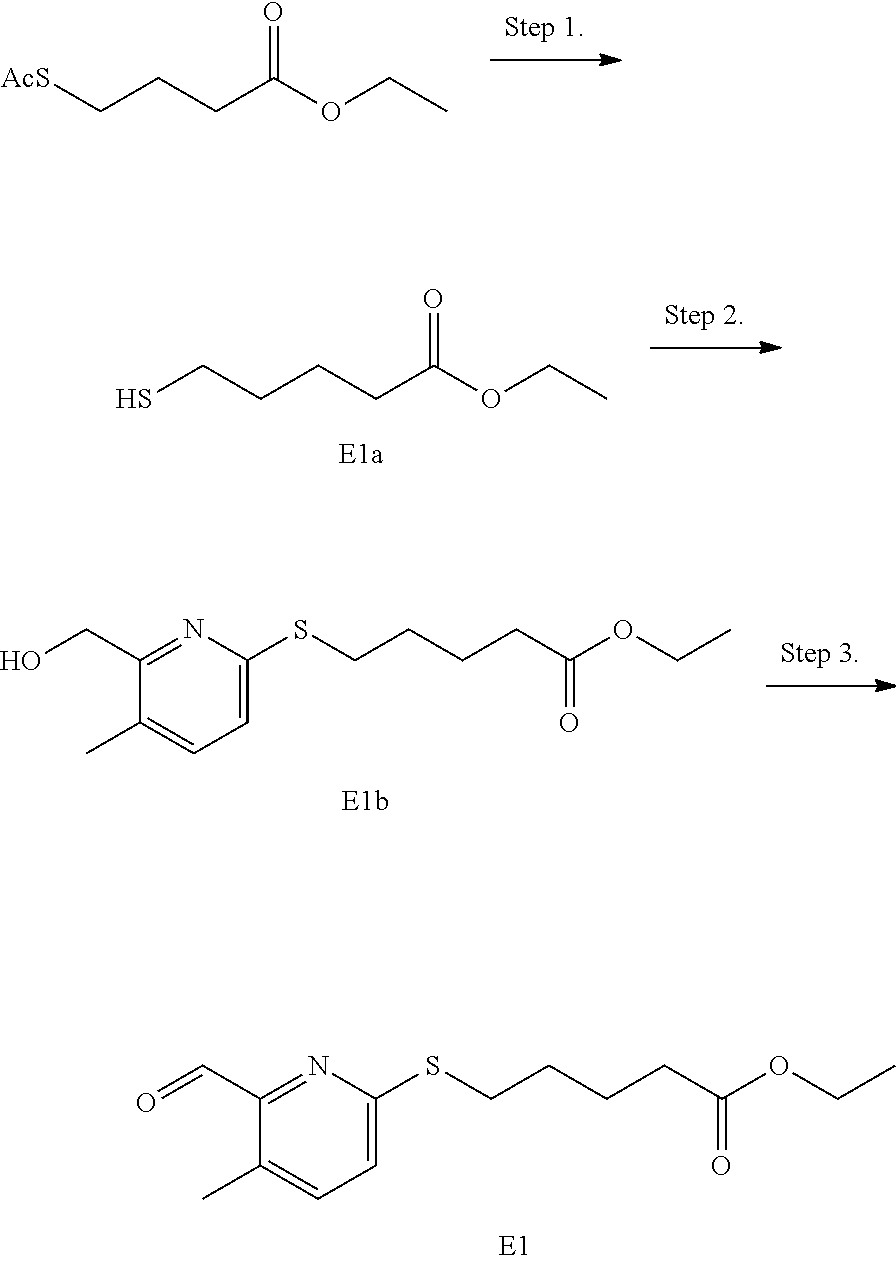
C1(C)=CC=C(SCCCCC(OCC)=O)N=C1C=O.SCCCCC(OCC)=O.[AcS]CCCC(OCC)=O.C1(C)=CC=C(SCCCCC(OCC)=O)N=C1CO
